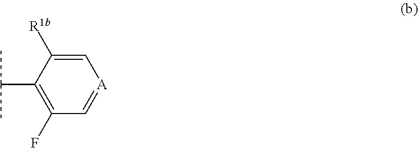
C1=C([R1b])C(C(C)C)=C(F)C=[A]1
